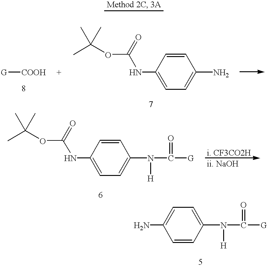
[G][COOH].C1=CC(NC(OC(C)(C)C)=O)=CC=C1N.C1=CC(NC(OC(C)(C)C)=O)=CC=C1N(C([G])=O)[H].C1=C(N(C([G])=O)[H])C=CC(N)=C1
